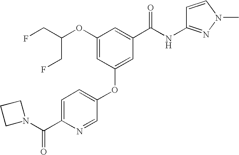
FCC(OC1=CC(OC2=CC=C(C(N3CCC3)=O)N=C2)=CC(C(NC2=NN(C)C=C2)=O)=C1)CF
